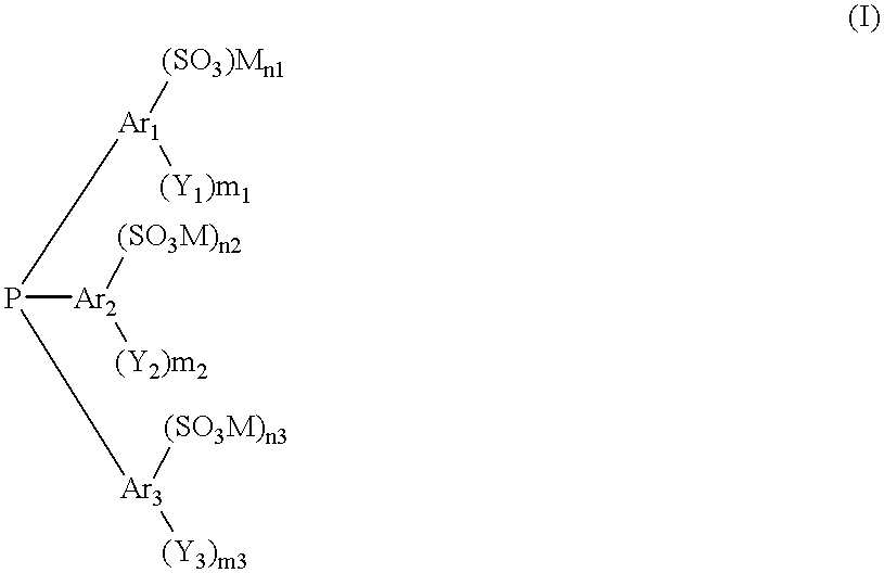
P([Ar2]([(SO3M)n2])[(Y2)m2])([Ar1]([(SO3)Mn1])[(Y1)m1])[Ar3]([(SO3M)n3])[(Y3)m3]
